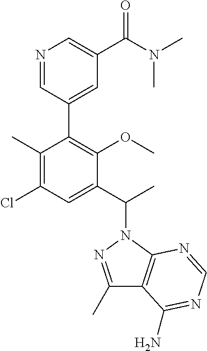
N1=CC(C2=C(OC)C(C(N3N=C(C)C4=C3N=CN=C4N)C)=CC(Cl)=C2C)=CC(C(=O)N(C)C)=C1
